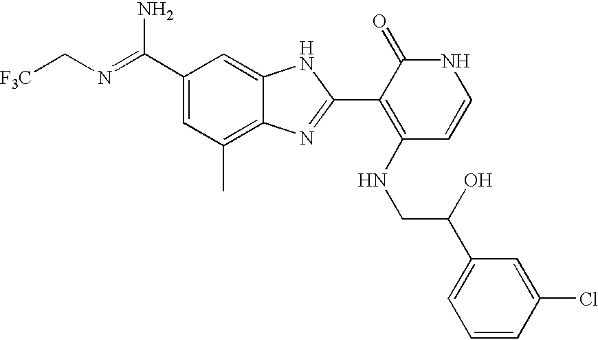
C(C1=CC(C)=C2C(=C1)NC(C1=C(NCC(O)C3=CC=CC(Cl)=C3)C=CNC1=O)=N2)(N)=NC[F3C]
